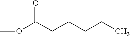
O(C(CCCCC)=O)C
